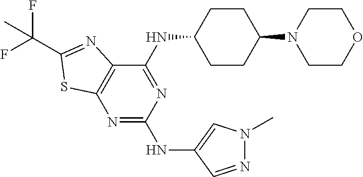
C1(NC2CCC(N3CCOCC3)CC2)=NC(NC2=CN(C)N=C2)=NC2=C1N=C(C(F)(F)C)S2
